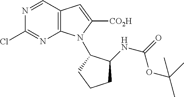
C12=C(C=NC(Cl)=N1)C=C([CO2H])N2C1C(NC(=O)OC(C)(C)C)CCC1
